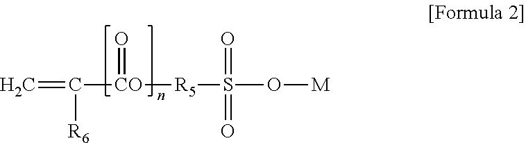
C=C([R6])[CO]([R5]S(O[M])(=O)=O)=O
